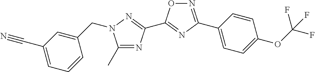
C1(C)=NC(C2=NC(C3=CC=C(OC(F)(F)F)C=C3)=NO2)=NN1CC1=CC(C#N)=CC=C1
